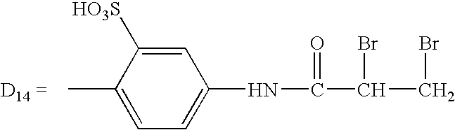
CC1=CC=C(NC(C(CBr)Br)=O)C=C1[SO3H]
